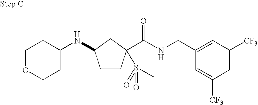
C1CC(C(NCC2=CC([CF3])=CC([CF3])=C2)=O)(S(=O)(=O)C)CC1NC1CCOCC1
